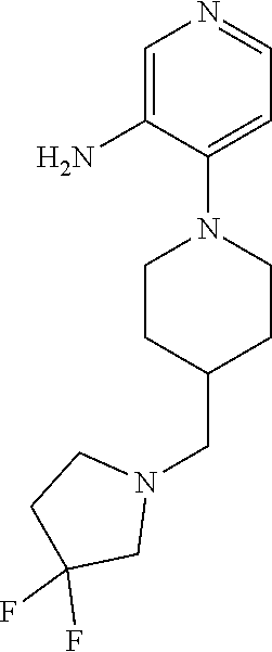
FC1(F)CCN(CC2CCN(C3=CC=NC=C3N)CC2)C1
